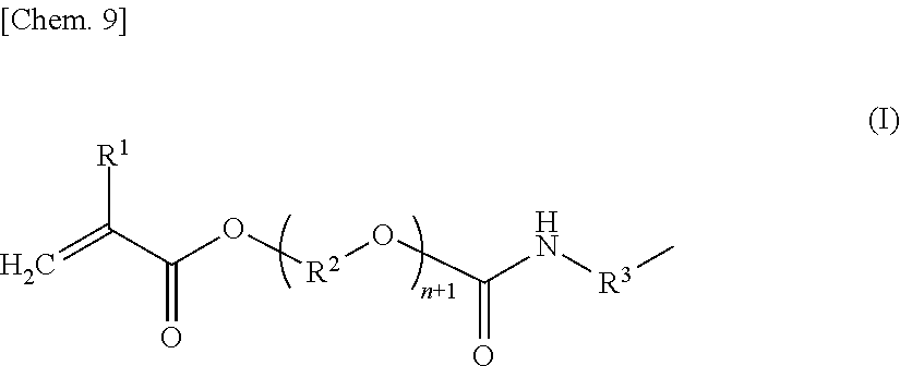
[R1]C(C(O[R2]OC(N[R3]C)=O)=O)=C
